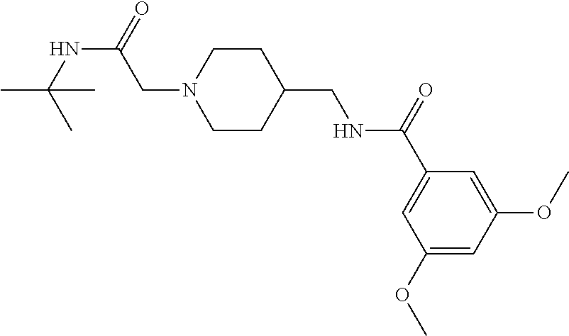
C1(OC)=CC(OC)=CC(C(=O)NCC2CCN(CC(NC(C)(C)C)=O)CC2)=C1
